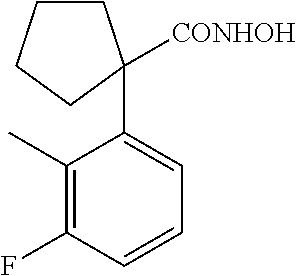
C1(C)=C(F)C=CC=C1C1([CONHOH])CCCC1
